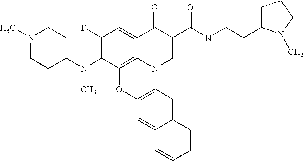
C1(F)=C(N(C2CCN(C)CC2)C)C2=C3C(=C1)C(=O)C(C(=O)NCCC1CCCN1C)=CN3C1=C(O2)C=C2C(=C1)C=CC=C2
